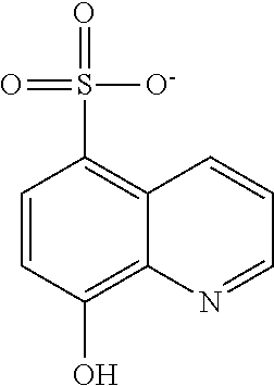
C1=CC(O)=C2C(=C1S(=O)([O-])=O)C=CC=N2
